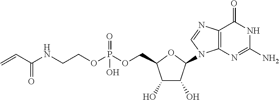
C(C1C(O)C(O)C(N2C3=C(C(=O)NC(N)=N3)N=C2)O1)OP(OCCNC(C=C)=O)(=O)O
